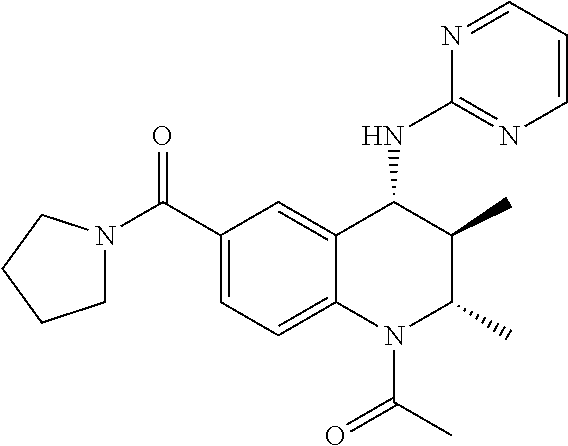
C12=CC(C(N3CCCC3)=O)=CC=C1N(C(C)=O)C(C)C(C)C2NC1=NC=CC=N1
